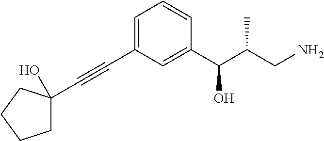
OC1(C#CC2=CC=CC(C(C(CN)C)O)=C2)CCCC1
